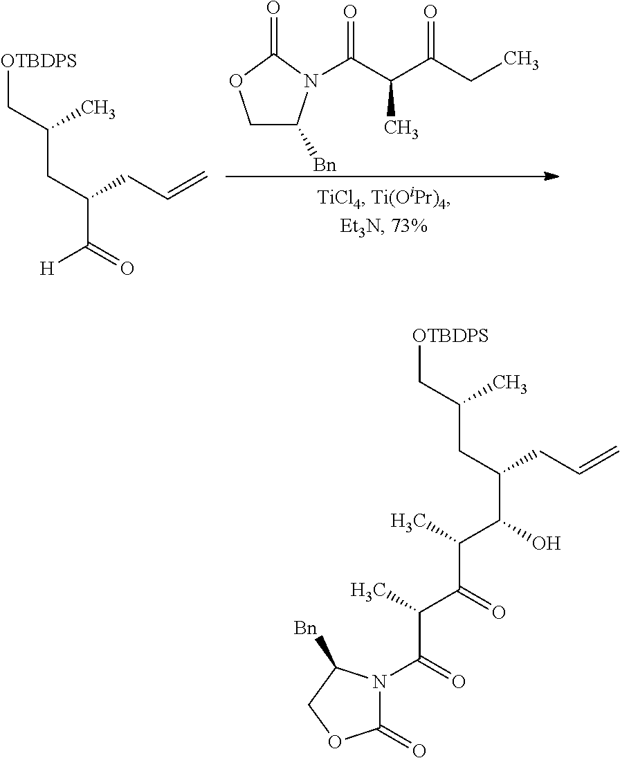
C1C([Bn])N(C(C(C(CC)=O)C)=O)C(=O)O1.C(C(=O)[H])(CC=C)CC(C)C[OTBDPS].C1(=O)N(C(C(C(C(C(C(CC=C)CC(C[OTBDPS])C)O)C)=O)C)=O)C([Bn])CO1
